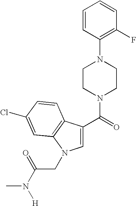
C1=CC(N2CCN(C(=O)C3=CN(CC(N([H])C)=O)C4=C3C=CC(Cl)=C4)CC2)=C(F)C=C1
